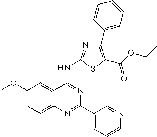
C1(OC)=CC=C2C(=C1)C(NC1=NC(C3=CC=CC=C3)=C(C(=O)OCC)S1)=NC(C1=CC=CN=C1)=N2
